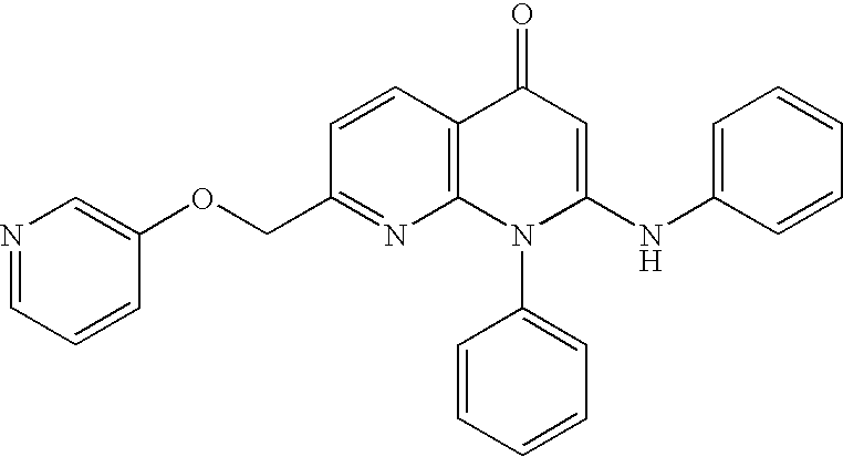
C1(COC2=CN=CC=C2)=NC2=C(C=C1)C(=O)C=C(NC1=CC=CC=C1)N2C1=CC=CC=C1
